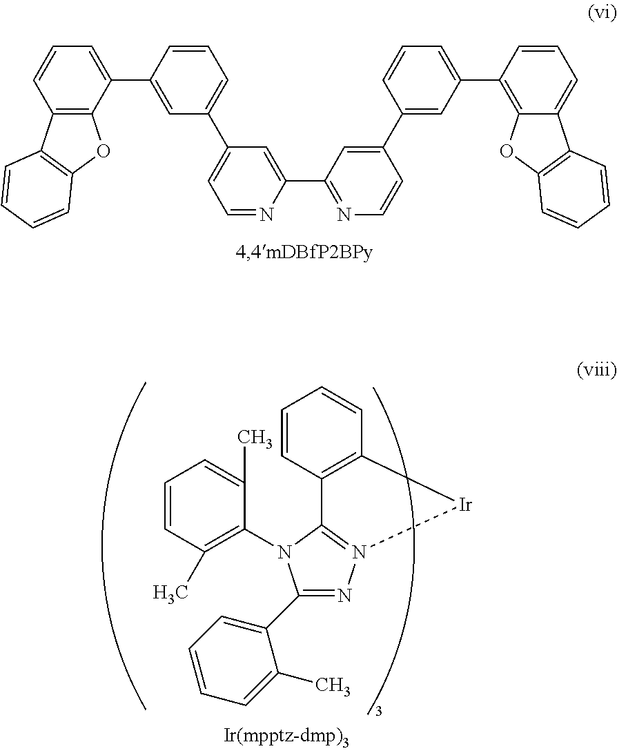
C1=NC(C2=NC=CC(C3=CC(C4=C5C(=CC=C4)C4=C(O5)C=CC=C4)=CC=C3)=C2)=CC(C2=CC=CC(C3=CC=CC4=C3OC3=C4C=CC=C3)=C2)=C1.C1(C2=CC=CC=C2C)=NN2=C(N1C1=C(C)C=CC=C1C)C1=C(C=CC=C1)[Ir]2
